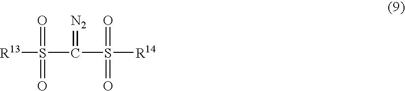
[R13]S(C(S([R14])(=O)=O)=[N2])(=O)=O
